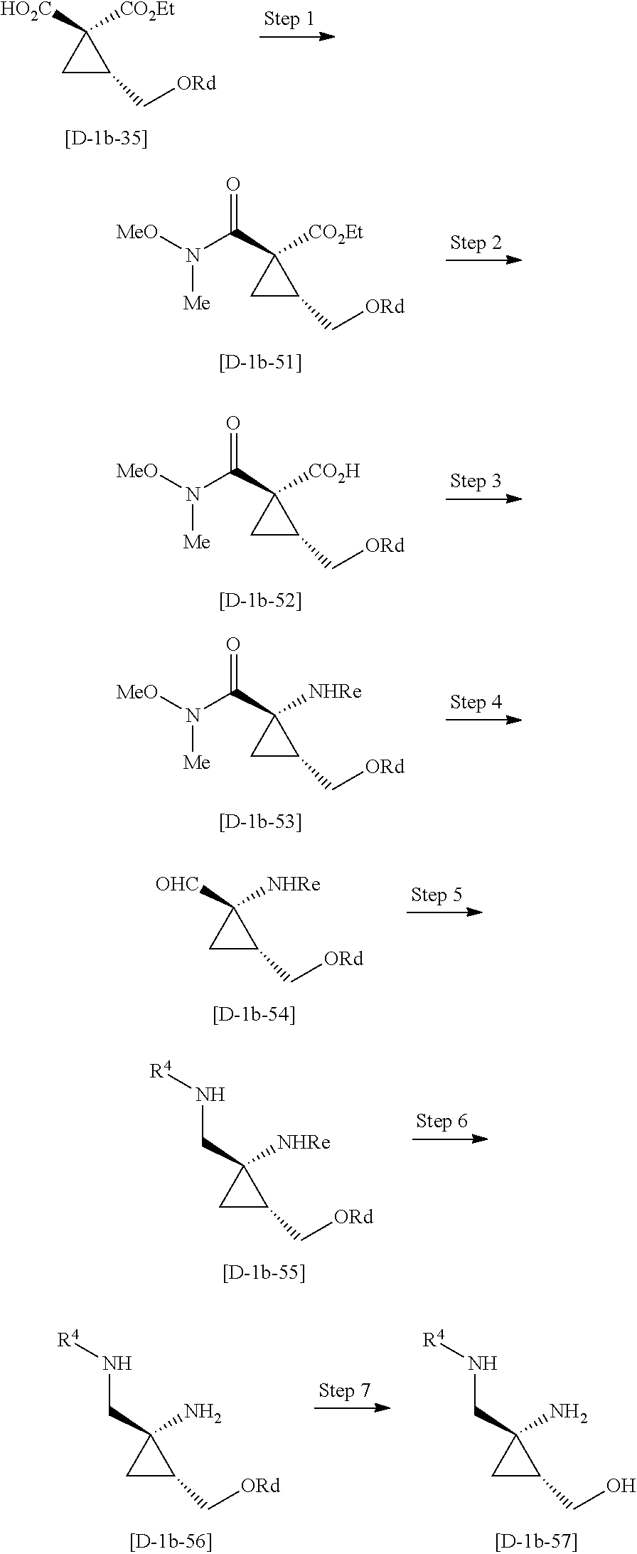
C1C(C[ORd])C1([CO2Et])[HO2C].C1C(C[ORd])C1([NHRe])[OHC].C1C(C[ORd])C1([CO2Et])C(N([MeO])[Me])=O.C1C(C[ORd])C1([CO2H])C(N([MeO])[Me])=O.C1C(C[ORd])C1([NHRe])C(N([MeO])[Me])=O.C1C(C[ORd])C1(CN[R4])[NHRe].C1C(C[ORd])C1(CN[R4])N.C1C(CO)C1(CN[R4])N
